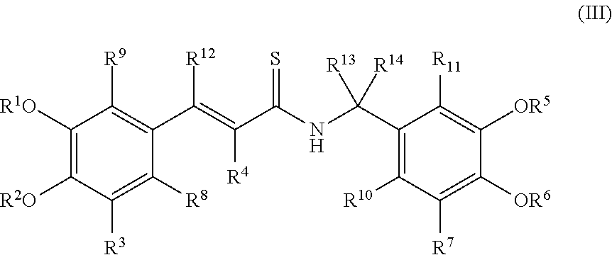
C1([R1O])=C([R2O])C([R3])=C([R8])C(C(=C(C(NC(C2=C([R10])C([R7])=C([OR6])C([OR5])=C2[R11])([R14])[R13])=S)[R4])[R12])=C1[R9]
